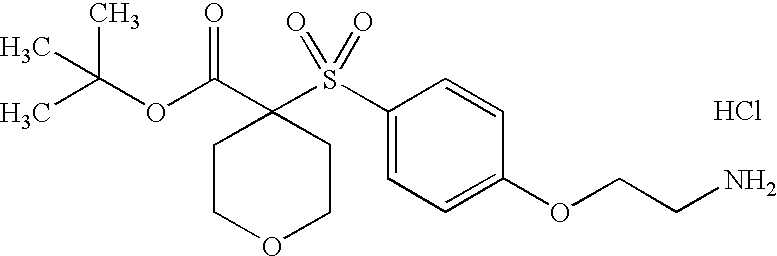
Cl.CC(OC(C1(S(C2=CC=C(OCCN)C=C2)(=O)=O)CCOCC1)=O)(C)C
